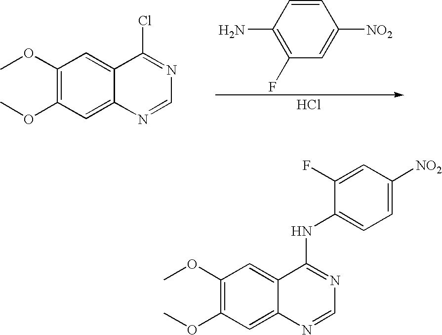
C1(N)=C(F)C=C([NO2])C=C1.Cl.C1(OC)=C(OC)C=C2C(=C1)C(Cl)=NC=N2.C1(OC)=C(OC)C=C2C(=C1)C(NC1=CC=C([NO2])C=C1F)=NC=N2
